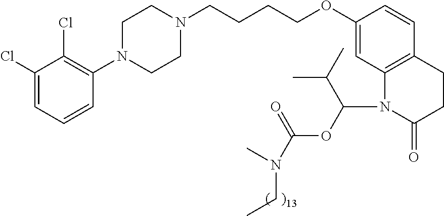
C1(Cl)=CC=CC(N2CCN(CCCCOC3=CC4=C(C=C3)CCC(=O)N4C(OC(N(CC)C)=O)C(C)C)CC2)=C1Cl
